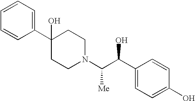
C1=CC(C2(O)CCN(C(C(C3=CC=C(O)C=C3)O)[Me])CC2)=CC=C1
